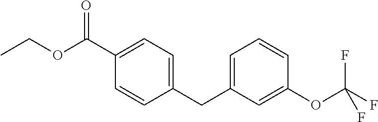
C1(C(OCC)=O)=CC=C(CC2=CC=CC(OC(F)(F)F)=C2)C=C1
